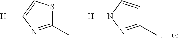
[H]C1=CSC(C)=N1.[H]N1N=C(C)C=C1
